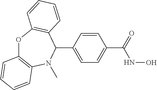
O1C2=C(N(C)C(C3=CC=C(C(NO)=O)C=C3)C3=C1C=CC=C3)C=CC=C2
